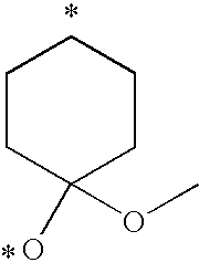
C1CC(O)(OC)CCC1
